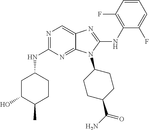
N1=C(NC2CC(O)C(C)CC2)N=C2C(=C1)N=C(NC1=C(F)C=CC=C1F)N2C1CCC(C(N)=O)CC1
